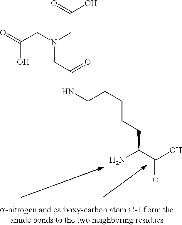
NC(C(O)=O)CCCCCNC(=O)CN(CC(=O)O)CC(O)=O
